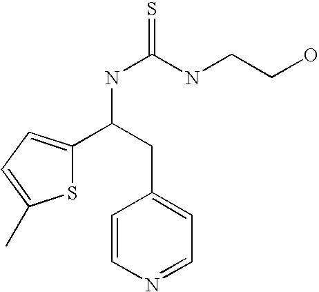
S1C(C(NC(=S)NCCO)CC2=CC=NC=C2)=CC=C1C
